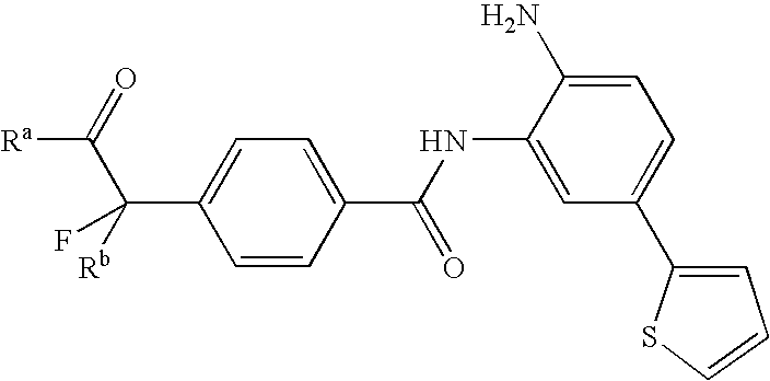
C1(C(NC2=CC(C3=CC=CS3)=CC=C2N)=O)=CC=C(C(F)(C(=O)[Ra])[Rb])C=C1
